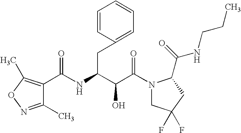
C(C(N1CC(F)(F)CC1C(NCCC)=O)=O)(O)C(CC1=CC=CC=C1)NC(=O)C1=C(C)ON=C1C
